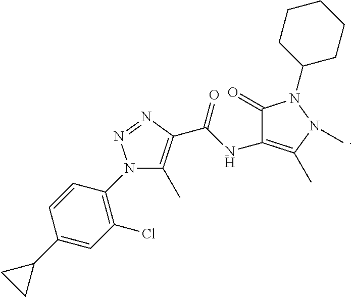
C1(=O)C(NC(=O)C2=C(C)N(C3=C(Cl)C=C(C4CC4)C=C3)N=N2)=C(C)N(C)N1C1CCCCC1
